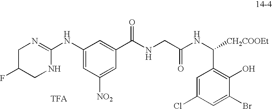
C1(NC2=NCC(F)CN2)=CC([NO2])=CC(C(=O)NCC(NC(C2=C(O)C(Br)=CC(Cl)=C2)[CH2COOEt])=O)=C1
